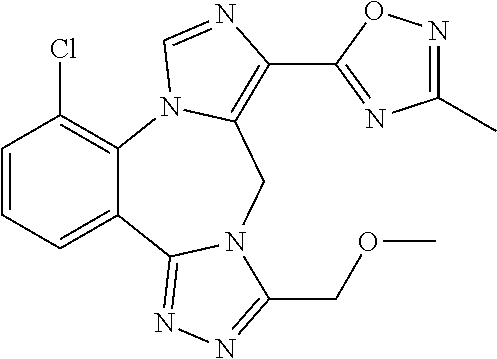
C1=CC=C2C(=C1Cl)N1C(=C(C3=NC(C)=NO3)N=C1)CN1C2=NN=C1COC
